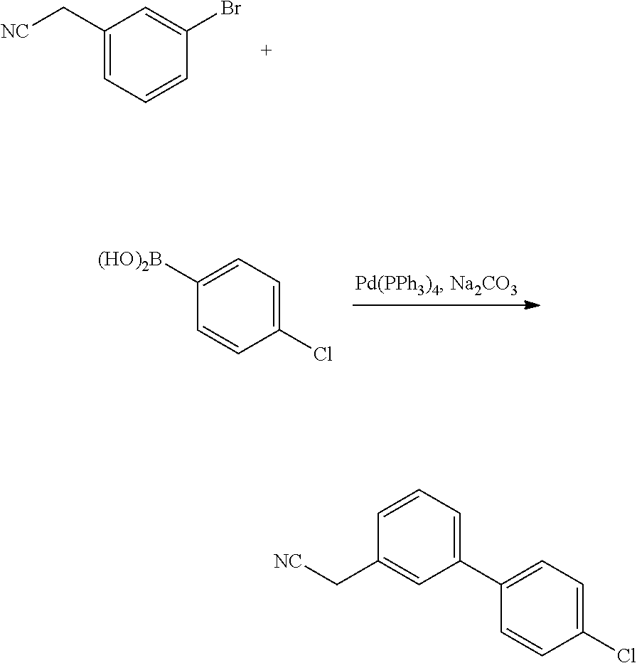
C1(C[NC])=CC=CC(Br)=C1.C1([(HO)2B])=CC=C(Cl)C=C1.ClC1=CC=C(C2=CC=CC(C[NC])=C2)C=C1
